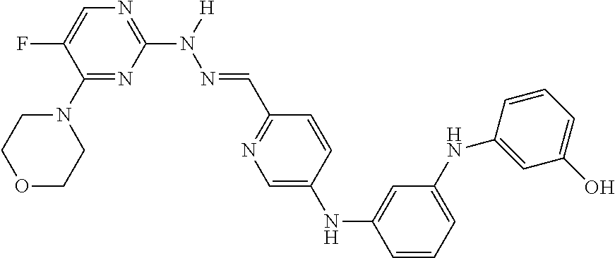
C1(N2CCOCC2)=NC(N([H])N=CC2=NC=C(NC3=CC(NC4=CC(O)=CC=C4)=CC=C3)C=C2)=NC=C1F
